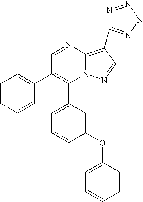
C1(C2=CC=CC(OC3=CC=CC=C3)=C2)=C(C2=CC=CC=C2)C=NC2=C(C3=NNN=N3)C=NN12
